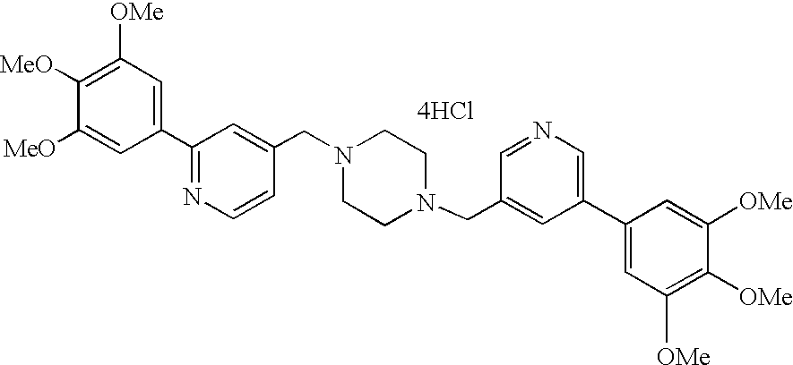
[4HCl].C1(C2=NC=CC(CN3CCN(CC4=CC(C5=CC([OMe])=C([OMe])C([OMe])=C5)=CN=C4)CC3)=C2)=CC([OMe])=C([MeO])C([MeO])=C1
